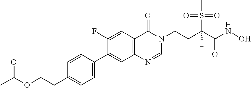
C1=CC(C2=CC3=C(C=C2F)C(=O)N(CCC(C(NO)=O)(S(=O)(C)=O)C)C=N3)=CC=C1CCOC(=O)C
